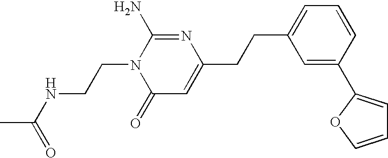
C1(=O)C=C(CCC2=CC=CC(C3=CC=CO3)=C2)N=C(N)N1CCNC(C)=O
